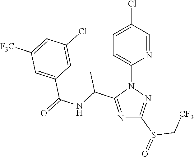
N1=C(C(NC(=O)C2=CC([F3C])=CC(Cl)=C2)C)N(C2=CC=C(Cl)C=N2)N=C1S(C[CF3])=O
